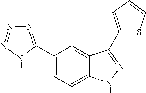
C1(C2=NN=NN2)=CC=C2C(=C1)C(C1=CC=CS1)=NN2
